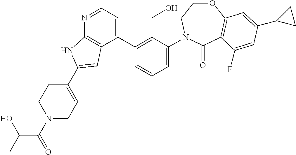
C1(C2=C(CO)C(N3CCOC4=C(C3=O)C(F)=CC(C3CC3)=C4)=CC=C2)=CC=NC2=C1C=C(C1=CCN(C(=O)C(C)O)CC1)N2
